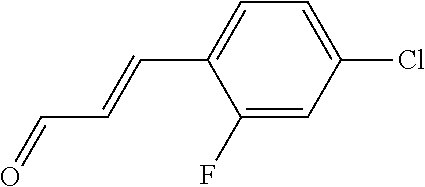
C1(F)=CC(Cl)=CC=C1C=CC=O
